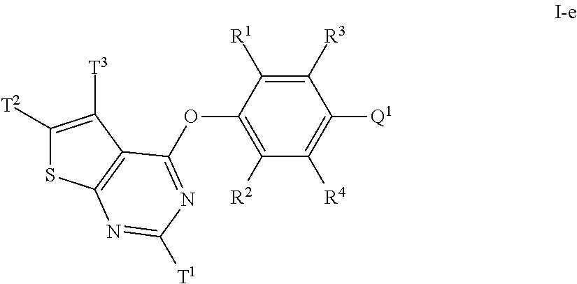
C1([T2])=C([T3])C2=C(S1)N=C([T1])N=C2OC1=C([R2])C([R4])=C([Q1])C([R3])=C1[R1]
